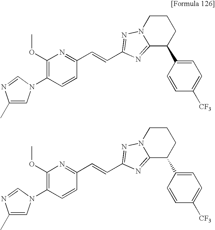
C1(C)=CN(C2=C(OC)N=C(C=CC3=NN4CCCC(C5=CC=C([CF3])C=C5)C4=N3)C=C2)C=N1.C1(C)=CN(C2=C(OC)N=C(C=CC3=NN4CCCC(C5=CC=C([CF3])C=C5)C4=N3)C=C2)C=N1
